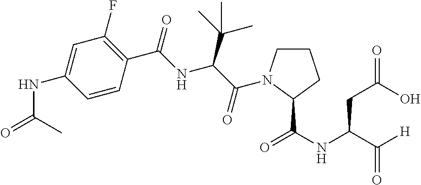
C1=C(NC(=O)C)C=CC(C(=O)NC(C(C)(C)C)C(=O)N2CCCC2C(NC(C([H])=O)CC(=O)O)=O)=C1F
